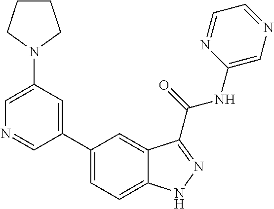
C1(N2CCCC2)=CN=CC(C2=CC=C3C(=C2)C(C(NC2=CN=CC=N2)=O)=NN3)=C1
